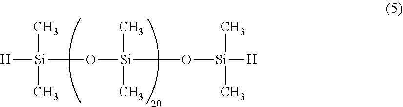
[H][Si](C)(C)O[Si](C)(C)O[Si]([H])(C)C
